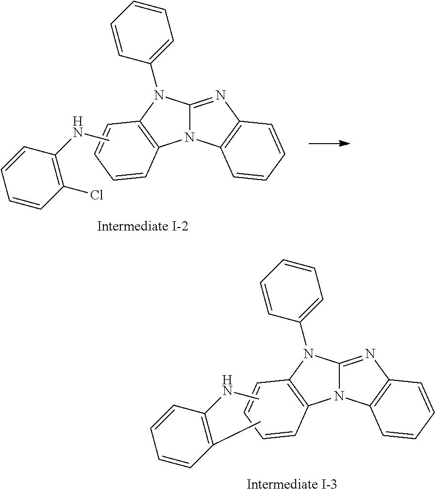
N12C(=NC3=C1C=CC=C3)N(C1=CC=CC=C1)C1=C2C=CC=C1.CNC1=C(Cl)C=CC=C1.N12C(=NC3=C1C=CC=C3)N(C1=CC=CC=C1)C1=C2C=CC=C1.CNC1=C(C)C=CC=C1
